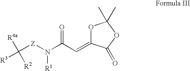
[Z](N(C(C=C1OC(C)(C)OC1=O)=O)[R1])C([R2])([R3])[R4a]
